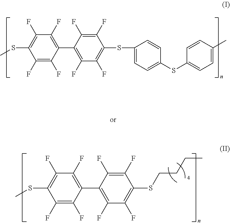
C1(F)=C(F)C(C2=C(F)C(F)=C(SC3=CC=C(SC4=CC=C(C)C=C4)C=C3)C(F)=C2F)=C(F)C(F)=C1SC.C1(F)=C(F)C(C2=C(F)C(F)=C(SCCCC)C(F)=C2F)=C(F)C(F)=C1SC
